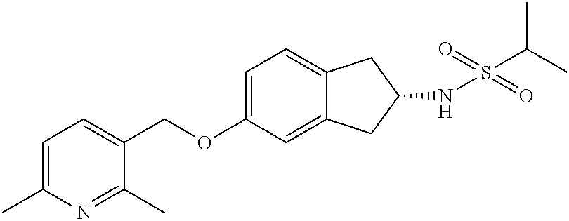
O(C1=CC=C2C(=C1)CC(NS(C(C)C)(=O)=O)C2)CC1=CC=C(C)N=C1C
